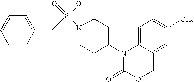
C1=C2C(=CC(C)=C1)COC(=O)N2C1CCN(S(=O)(=O)CC2=CC=CC=C2)CC1
